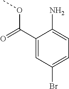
C1(C(OC)=O)=CC(Br)=CC=C1N
